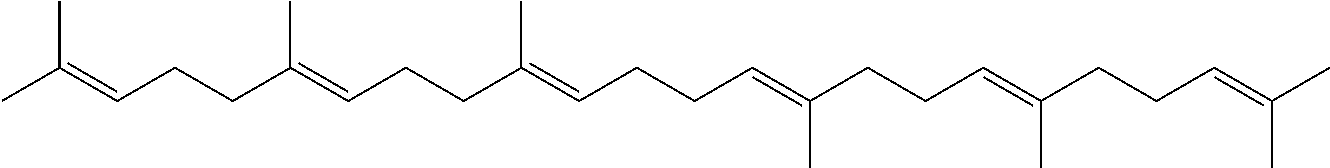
CC(=CCCC(=CCCC(=CCCC=C(CCC=C(CCC=C(C)C)C)C)C)C)C
